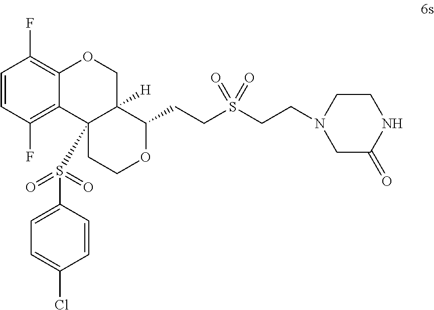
C1=CC(F)=C2C(=C1F)OCC1([H])C2(S(C2=CC=C(Cl)C=C2)(=O)=O)CCOC1CCS(CCN1CC(=O)NCC1)(=O)=O
